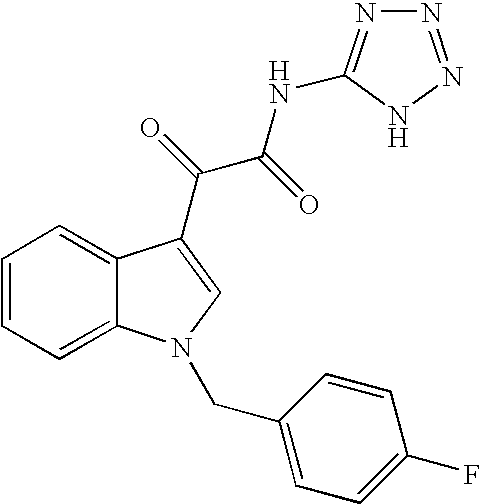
C1=C2C(=CC=C1)C(C(C(NC1=NN=NN1)=O)=O)=CN2CC1=CC=C(F)C=C1
